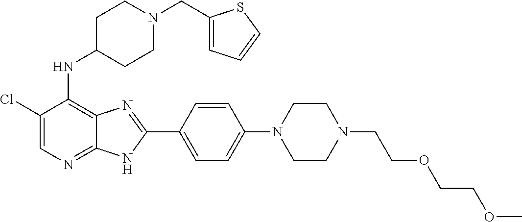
C1(Cl)=CN=C2C(=C1NC1CCN(CC3=CC=CS3)CC1)N=C(C1=CC=C(N3CCN(CCOCCOC)CC3)C=C1)N2
